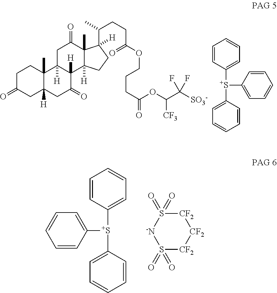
C1C(=O)CC2([H])C(C)(C1)C1([H])C([H])(C(=O)C2)C2([H])C(C)(C(=O)C1)C(C(CCC(OCCCC(=O)OC(C([SO3-])(F)F)[CF3])=O)C)([H])CC2.C1=CC([S+](C2=CC=CC=C2)C2=CC=CC=C2)=CC=C1.C1=CC([S+](C2=CC=CC=C2)C2=CC=CC=C2)=CC=C1.S1(=O)(=O)[CF2][CF2][CF2]S(=O)(=O)[-N]1
